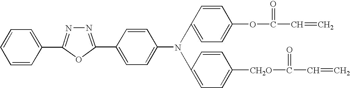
C1=CC=CC(C2=NN=C(C3=CC=C(N(C4=CC=C(OC(=O)C=C)C=C4)C4=CC=C([CH2O]C(=O)C=C)C=C4)C=C3)O2)=C1
